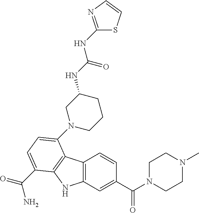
C12=C(C=C(C(N3CCN(C)CC3)=O)C=C1)NC1=C2C(N2CCCC(NC(NC3=NC=CS3)=O)C2)=CC=C1C(=O)N
